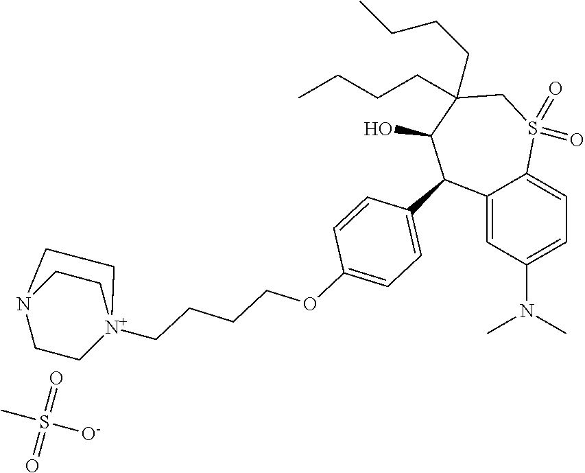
C12=CC(N(C)C)=CC=C1S(=O)(=O)CC(CCCC)(CCCC)C(O)C2C1=CC=C(OCCCC[N+]23CCN(CC2)CC3)C=C1.CS([O-])(=O)=O
